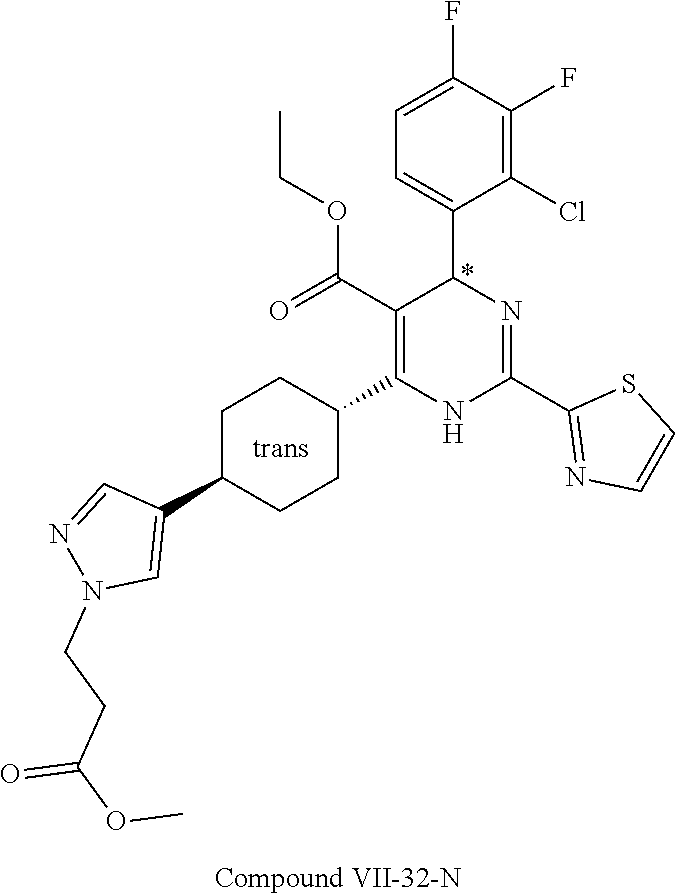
C1(F)=C(Cl)C(C2N=C(C3=NC=CS3)NC(C3CCC(C4=CN(CCC(=O)OC)N=C4)CC3)=C2C(=O)OCC)=CC=C1F
